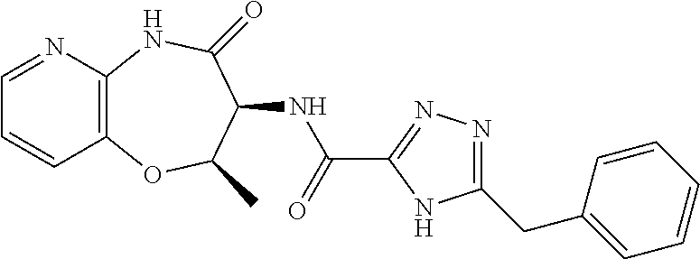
C1=NC2=C(C=C1)OC(C)C(NC(C1=NN=C(CC3=CC=CC=C3)N1)=O)C(=O)N2
